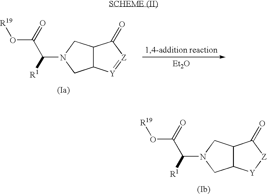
C12C([Y]=[Z]C1=O)CN(C([R1])C(=O)O[R19])C2.[Et2O].C12C([Y][Z]C1=O)CN(C([R1])C(=O)O[R19])C2
